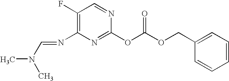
C1(F)=C(N=CN(C)C)N=C(OC(OCC2=CC=CC=C2)=O)N=C1
